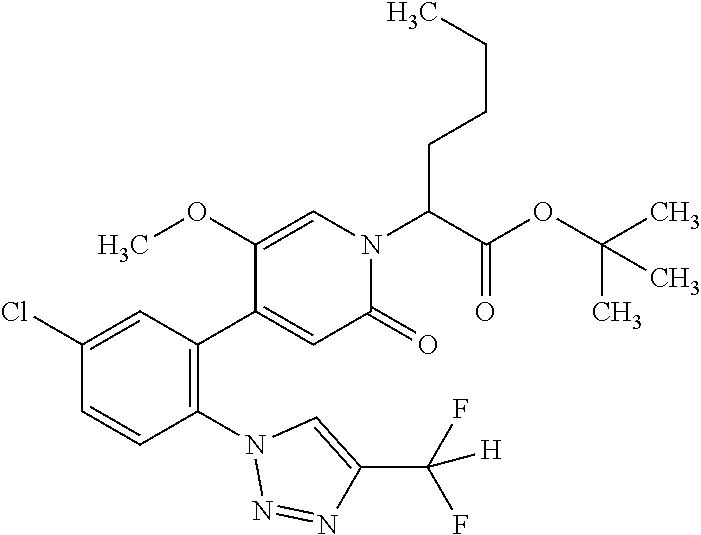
C1(Cl)=CC(C2=CC(=O)N(C(C(OC(C)(C)C)=O)CCCC)C=C2OC)=C(N2N=NC(C(F)(F)[H])=C2)C=C1
